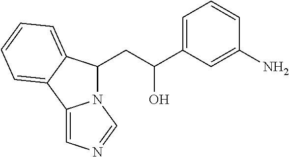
C(C(C1=CC=CC(N)=C1)O)C1N2C(=CN=C2)C2=CC=CC=C12
